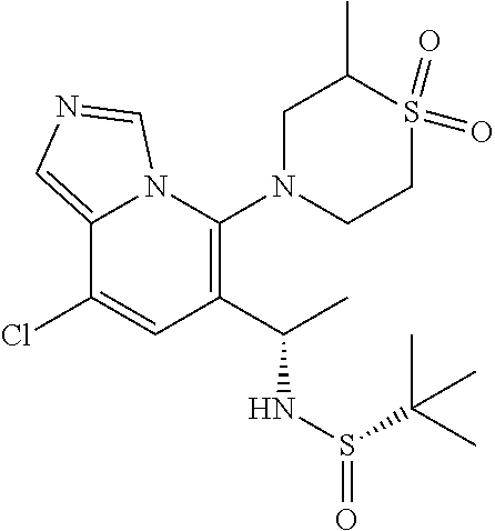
C12=CN=CN1C(N1CCS(=O)(=O)C(C)C1)=C(C(C)NS(=O)C(C)(C)C)C=C2Cl
